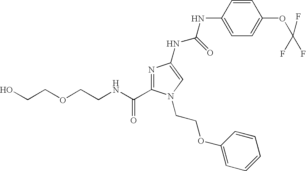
C(NC(=O)C1=NC(NC(NC2=CC=C(OC(F)(F)F)C=C2)=O)=CN1CCOC1=CC=CC=C1)COCCO
